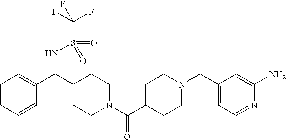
C1=CC=CC(C(C2CCN(C(C3CCN(CC4=CC=NC(N)=C4)CC3)=O)CC2)NS(C(F)(F)F)(=O)=O)=C1
